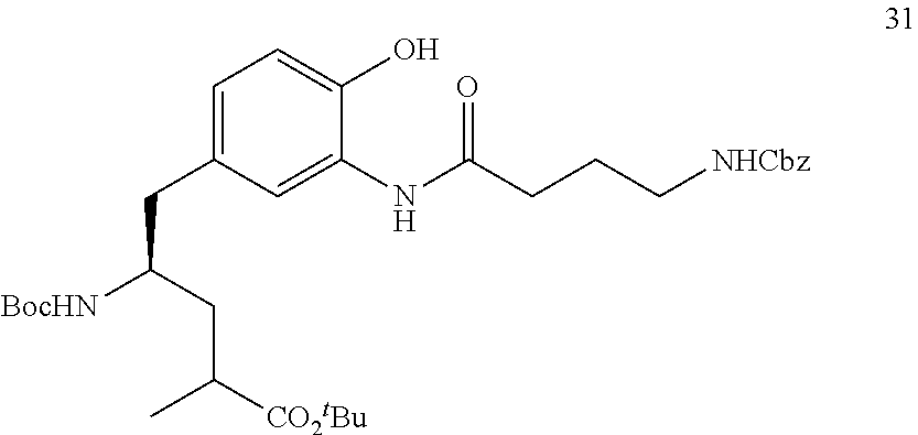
C(CCC[NHCbz])(NC1=CC(CC(CC(C)[CO2tBu])[BocHN])=CC=C1O)=O
